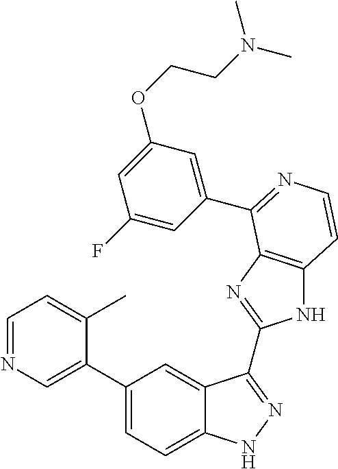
C1(C2=CN=CC=C2C)=CC=C2C(=C1)C(C1=NC3=C(N1)C=CN=C3C1=CC(OCCN(C)C)=CC(F)=C1)=NN2
